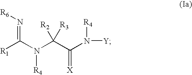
[R1]C(N(C(C(N([R4])[Y])=[X])([R2])[R3])[R4])=N[R6]
